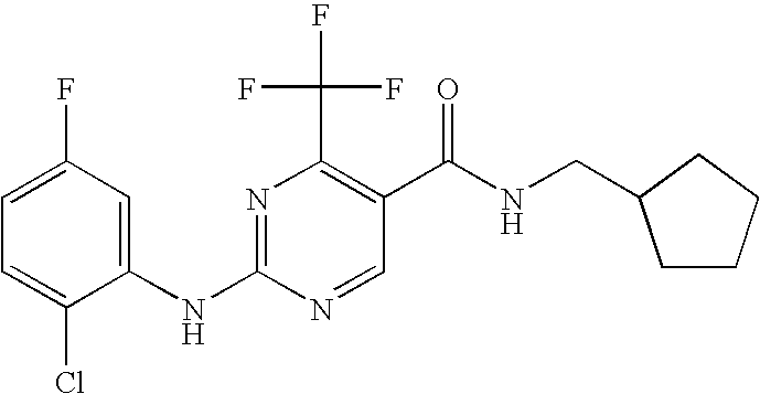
C1=C(F)C=C(NC2=NC(C(F)(F)F)=C(C(NCC3CCCC3)=O)C=N2)C(Cl)=C1
